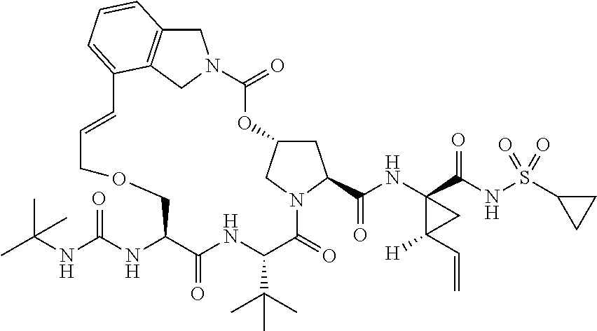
C1C2CN(C1C(NC1(C(NS(C3CC3)(=O)=O)=O)C([H])(C=C)C1)=O)C(=O)C(C(C)(C)C)NC(=O)C(NC(NC(C)(C)C)=O)COCC=CC1=CC=CC3=C1CN(C(=O)O2)C3
